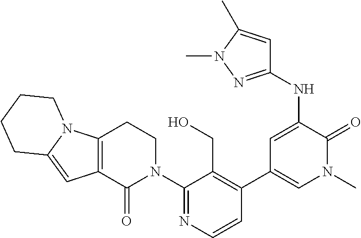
C1=CN=C(N2CCC3=C(C2=O)C=C2N3CCCC2)C(CO)=C1C1=CN(C)C(=O)C(NC2=NN(C)C(C)=C2)=C1
